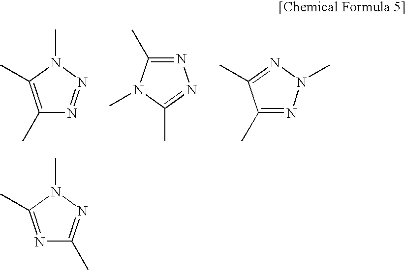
C1(C)=C(C)N(C)N=N1.C1(C)=NN=C(C)N1C.C1(C)=NN(C)N=C1C.N1=C(C)N(C)N=C1C
